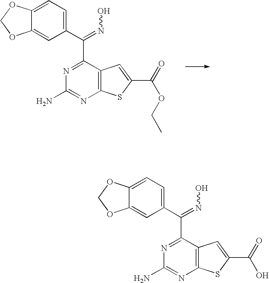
C1(C(C2=NC(N)=NC3=C2C=C(C(=O)OCC)S3)=NO)=CC=C2C(=C1)OCO2.C1(C(C2=NC(N)=NC3=C2C=C(C(=O)O)S3)=NO)=CC=C2C(=C1)OCO2
